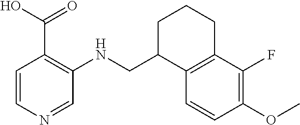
C1C(CNC2=C(C(O)=O)C=CN=C2)C2=C(CC1)C(F)=C(OC)C=C2
